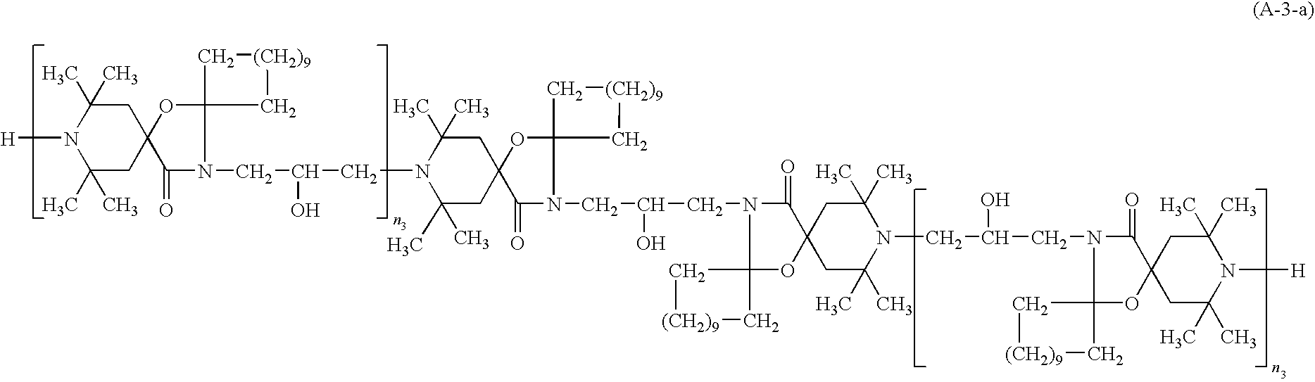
C1C(C)(C)N([H])C(C)(C)CC12OC1(N(CC(CN3C(C)(C)CC4(CC3(C)C)OC3(N(CC(CN5C(=O)C6(OC57C[(CH2)9]C7)CC(C)(C)N(CC(CN5C(=O)C7(OC58C[(CH2)9]C8)CC(C)(C)N([H])C(C)(C)C7)O)C(C)(C)C6)O)C4=O)C[(CH2)9]C3)O)C2=O)C[(CH2)9]C1
